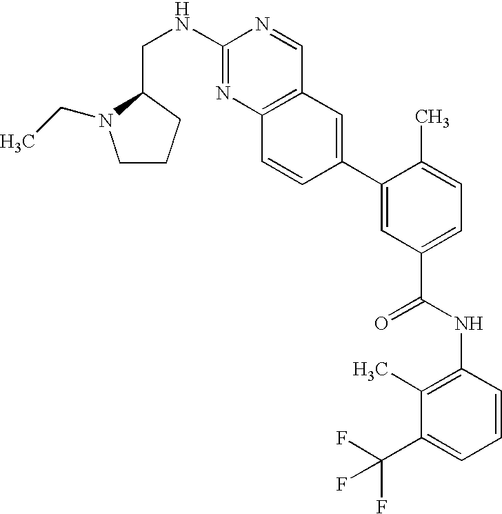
C(NC1=NC2=C(C=N1)C=C(C1=CC(C(NC3=C(C)C(C(F)(F)F)=CC=C3)=O)=CC=C1C)C=C2)C1CCCN1CC
